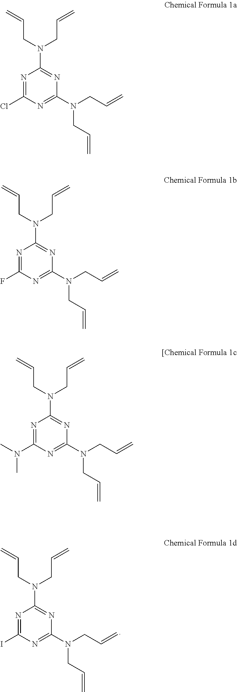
C=CCN(CC=C)C1=NC(N(CC=C)CC=C)=NC(I)=N1.C=CCN(CC=C)C1=NC(N(CC=C)CC=C)=NC(Cl)=N1.C=CCN(CC=C)C1=NC(N(CC=C)CC=C)=NC(F)=N1.C=CCN(CC=C)C1=NC(N(CC=C)CC=C)=NC(N(C)C)=N1
